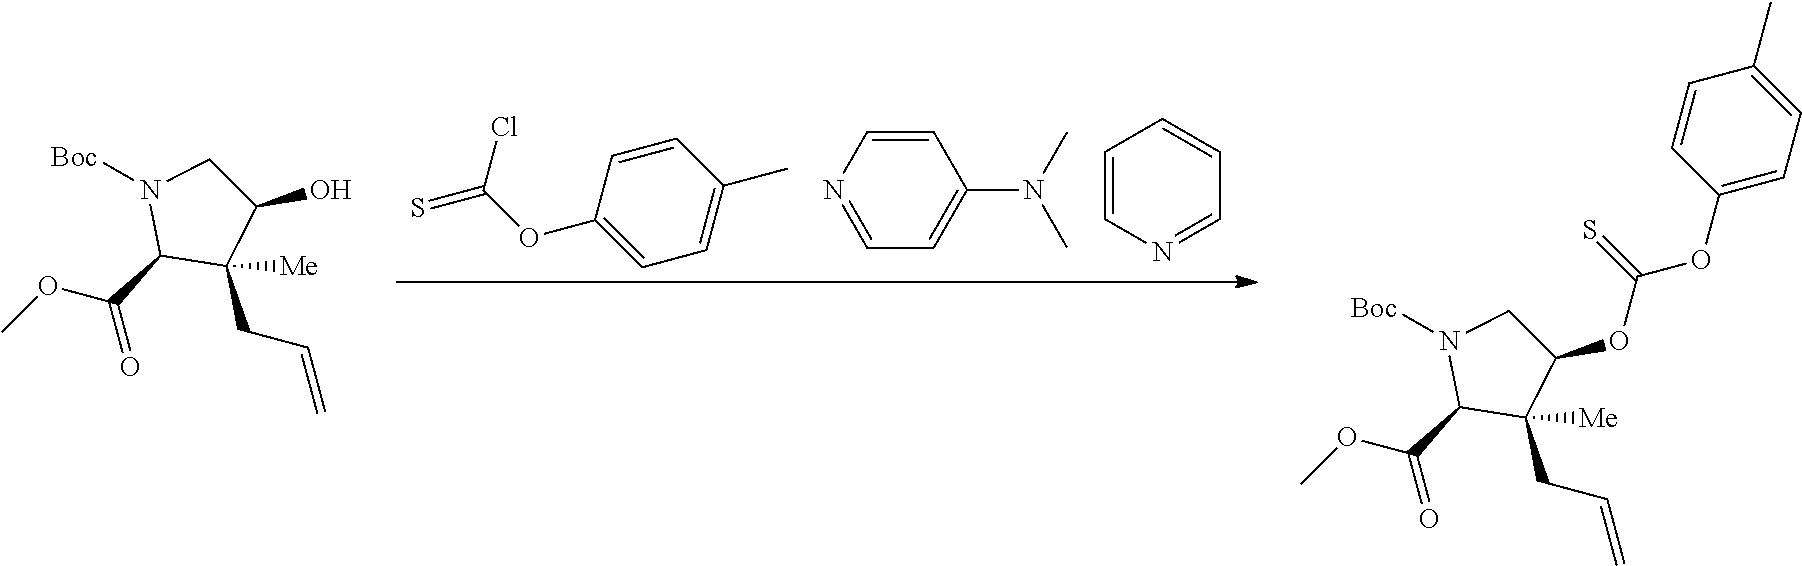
COC(C1C(CC=C)([Me])C(O)CN1[Boc])=O.C1=CC(OC(=S)Cl)=CC=C1C.C1=CN=CC=C1N(C)C.C1=CN=CC=C1.COC(C1C(CC=C)([Me])C(OC(=S)OC2=CC=C(C)C=C2)CN1[Boc])=O
